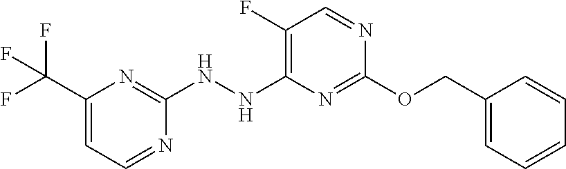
C1(NNC2=C(F)C=NC(OCC3=CC=CC=C3)=N2)=NC(C(F)(F)F)=CC=N1
